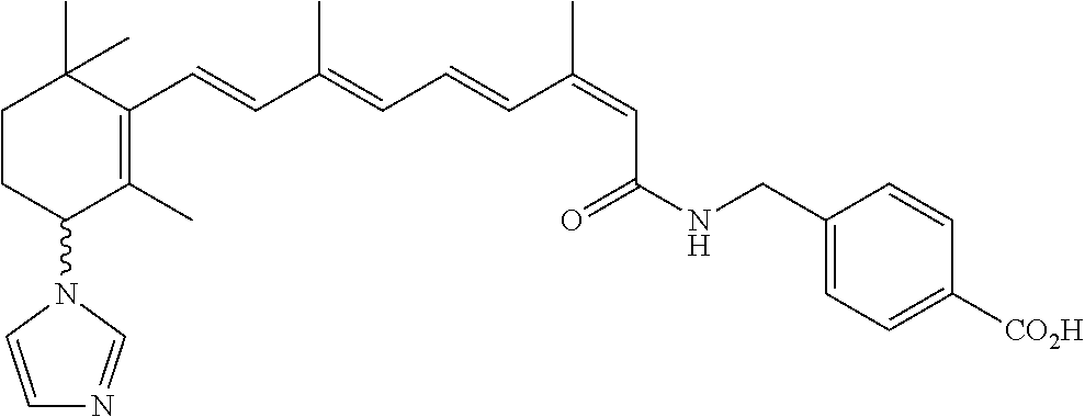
C1CC(N2C=CN=C2)C(C)=C(C=CC(=CC=CC(=CC(NCC2=CC=C([CO2H])C=C2)=O)C)C)C1(C)C
